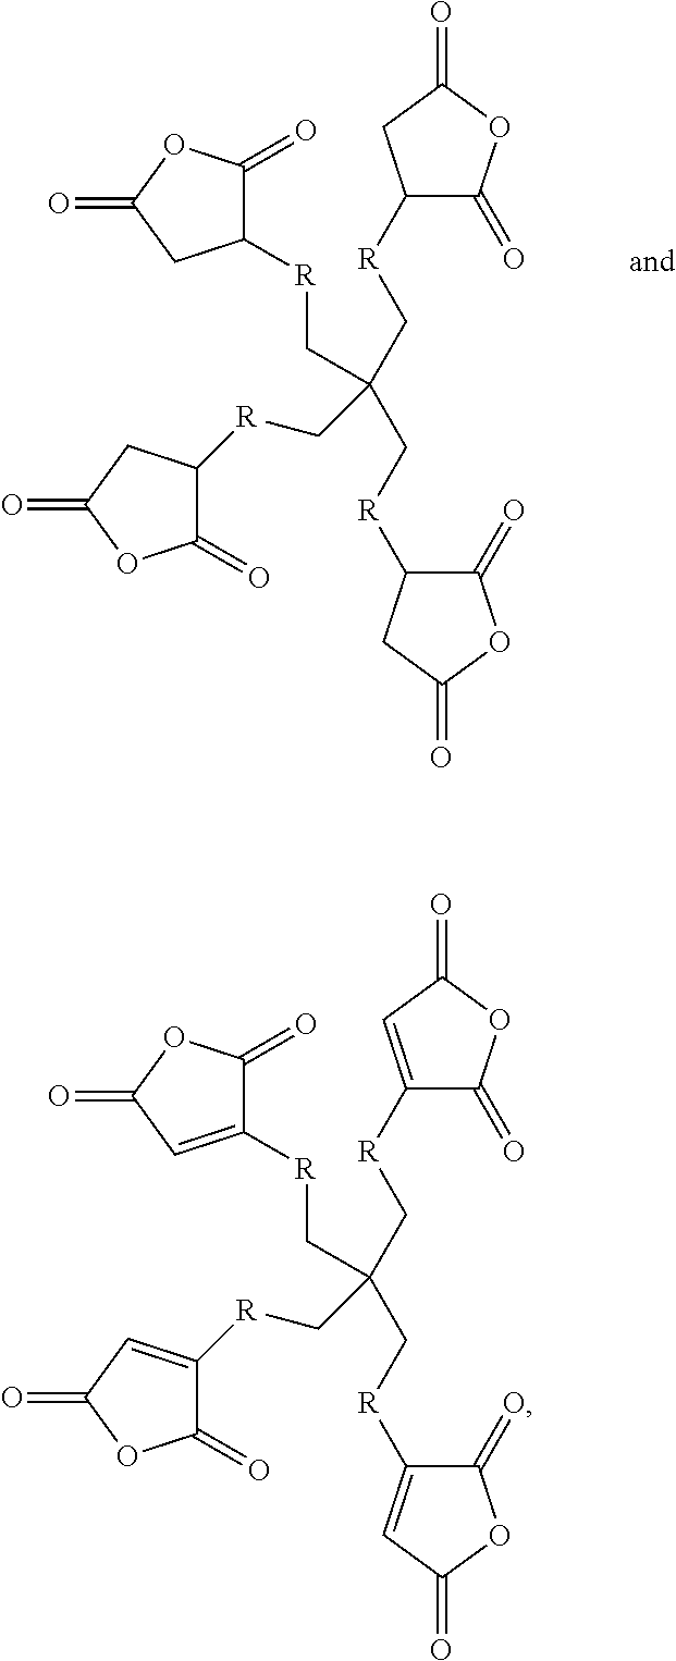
C1([R]CC(C[R]C2C(=O)OC(=O)C2)(C[R]C2C(=O)OC(=O)C2)C[R]C2C(=O)OC(=O)C2)C(=O)OC(=O)C1.C1([R]CC(C[R]C2=CC(=O)OC2=O)(C[R]C2=CC(=O)OC2=O)C[R]C2=CC(=O)OC2=O)=CC(=O)OC1=O
